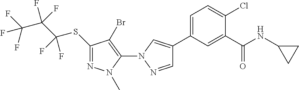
C(SC1=NN(C)C(N2N=CC(C3=CC=C(Cl)C(C(NC4CC4)=O)=C3)=C2)=C1Br)(C(C(F)(F)F)(F)F)(F)F
